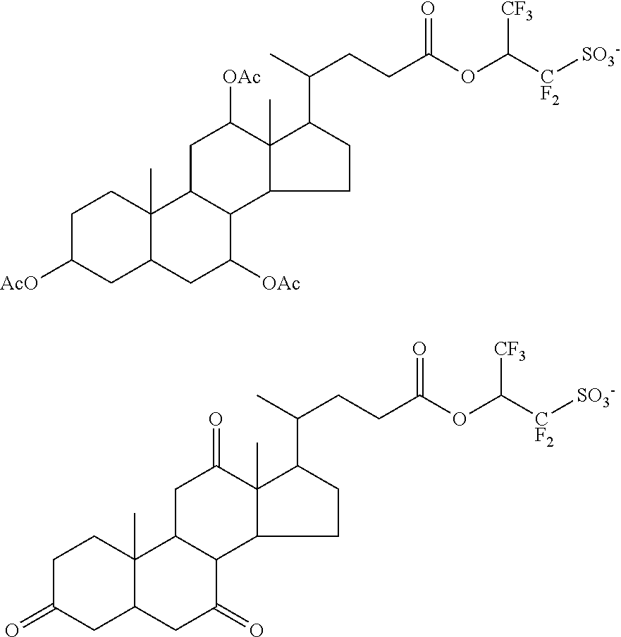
C1C([AcO])CC2CC([OAc])C3C(CC([OAc])C4(C)C3CCC4C(C)CCC(OC([CF2][SO3-])[CF3])=O)C2(C)C1.C1C(=O)CC2CC(=O)C3C(CC(=O)C4(C)C3CCC4C(C)CCC(OC([CF2][SO3-])[CF3])=O)C2(C)C1
